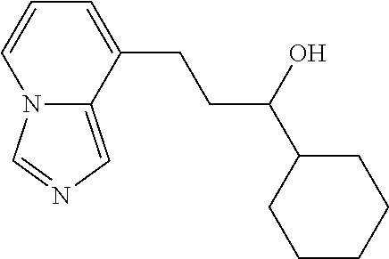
N12C(=CN=C1)C(CCC(C1CCCCC1)O)=CC=C2
